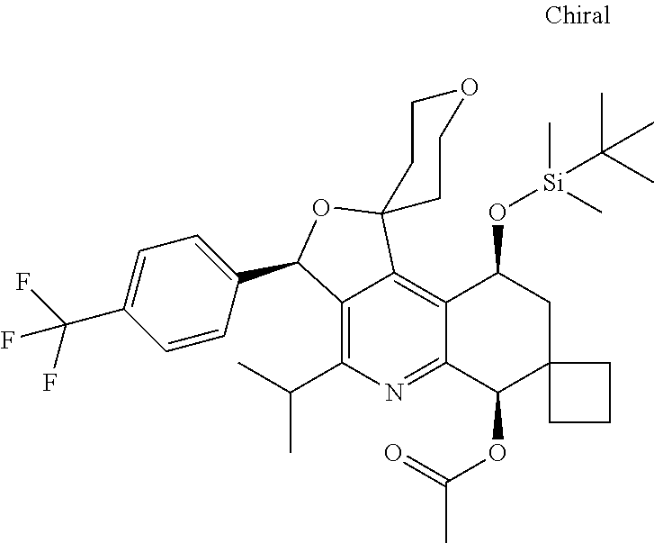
C1(C2C3=C(C(C)C)N=C4C(=C3C3(O2)CCOCC3)C(O[Si](C)(C(C)(C)C)C)CC2(C4OC(=O)C)CCC2)=CC=C(C(F)(F)F)C=C1
